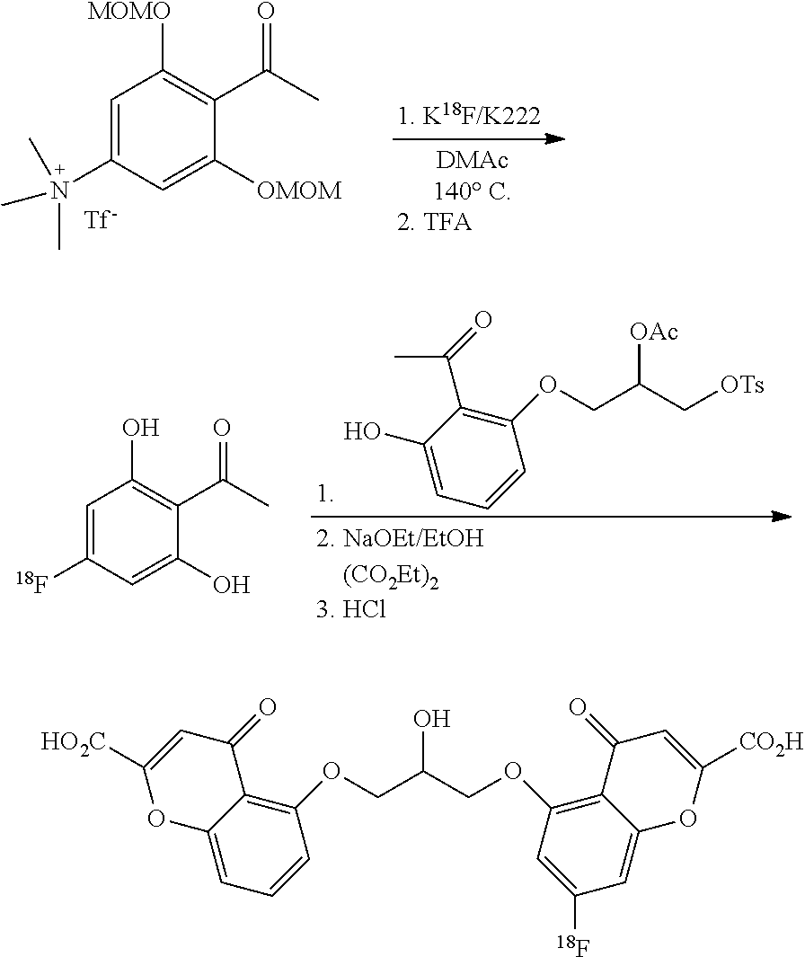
C1=C(N(C)(C)C)C=C([OMOM])C(C(C)=O)=C1[MOMO].C1(OCC(C[OTs])[OAc])=C(C(=O)C)C(O)=CC=C1.C1=C([18F])C=C(O)C(C(C)=O)=C1O.C(C(COC1=C2C(=CC([18F])=C1)OC([CO2H])=CC2=O)O)OC1=C2C(=CC=C1)OC([HO2C])=CC2=O
